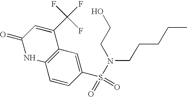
C12=C(C=C(S(=O)(=O)N(CCCCC)CCO)C=C1)C(C(F)(F)F)=CC(=O)N2
